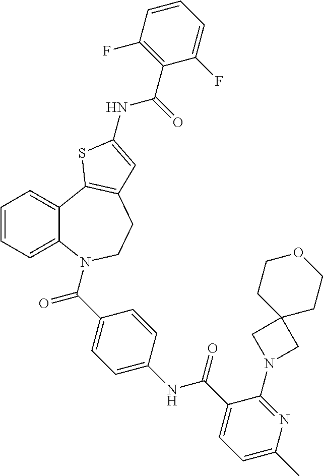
C1=CC=C2C(=C1)C1=C(CCN2C(=O)C2=CC=C(NC(=O)C3=CC=C(C)N=C3N3CC4(C3)CCOCC4)C=C2)C=C(NC(C2=C(F)C=CC=C2F)=O)S1
